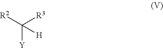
C([Y])([R2])([R3])[H]
